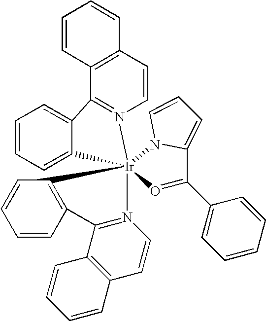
C1=CC=C2C(=C1)C1=N(C=CC3=C1C=CC=C3)[Ir]213(C2=C(C=CC=C2)C2=N1C=CC1=C2C=CC=C1)N1C(=CC=C1)C(C1=CC=CC=C1)=O3
